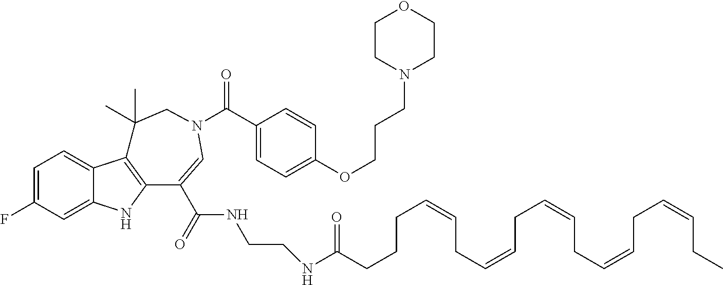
C1=C(F)C=C2C(=C1)C1=C(N2)C(C(NCCNC(=O)CCCC=CCC=CCC=CCC=CCC=CCC)=O)=CN(C(=O)C2=CC=C(OCCCN3CCOCC3)C=C2)CC1(C)C
